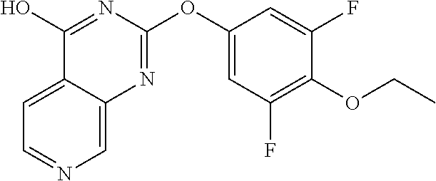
C1=C2C(=CN=C1)N=C(OC1=CC(F)=C(OCC)C(F)=C1)N=C2O
